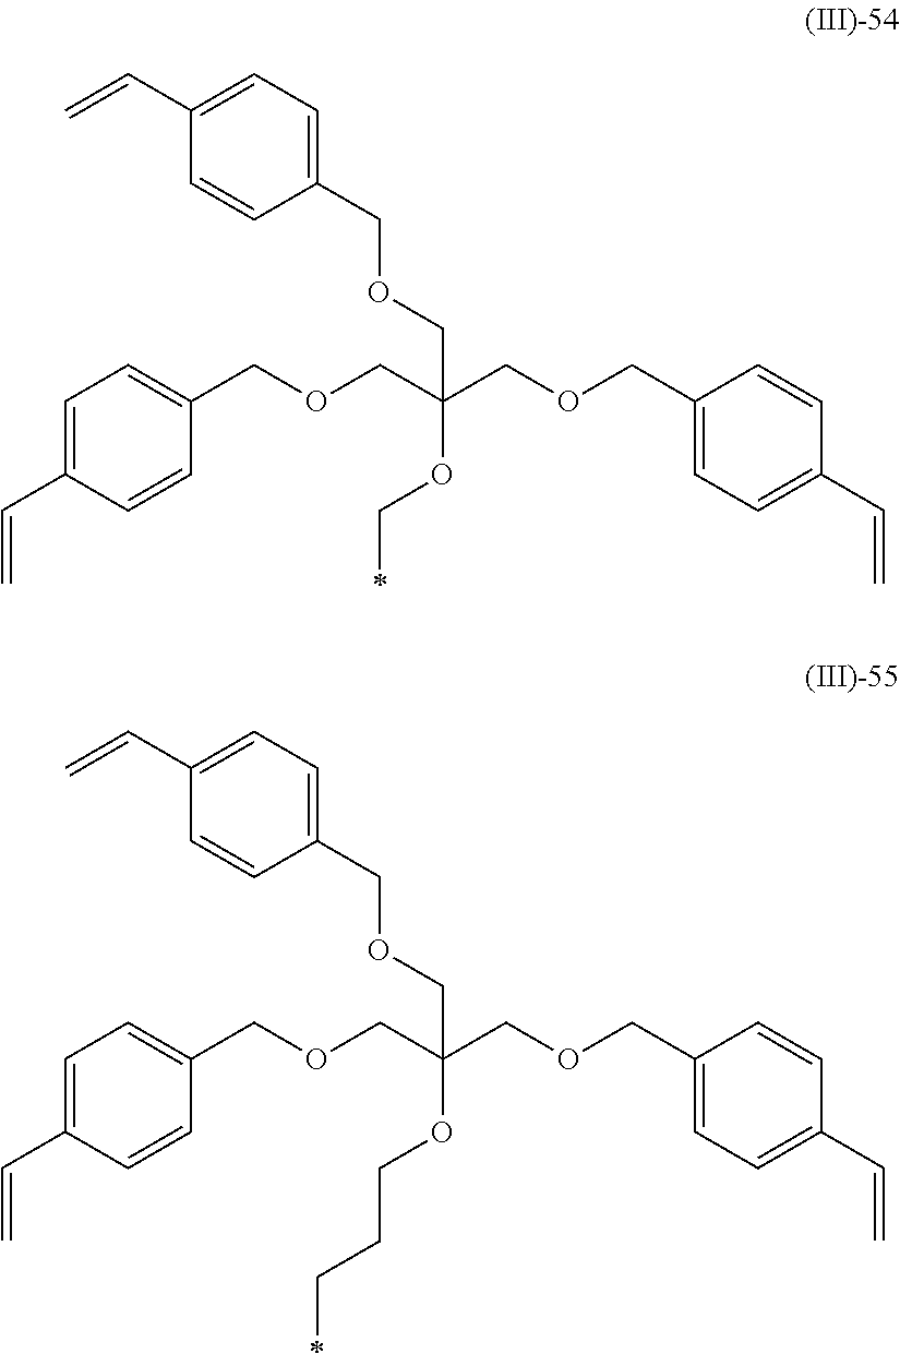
C1=C(C=C)C=CC(COCC(COCC2=CC=C(C=C)C=C2)(OC*)COCC2=CC=C(C=C)C=C2)=C1.C1=C(C=C)C=CC(COCC(COCC2=CC=C(C=C)C=C2)(OCCC*)COCC2=CC=C(C=C)C=C2)=C1
